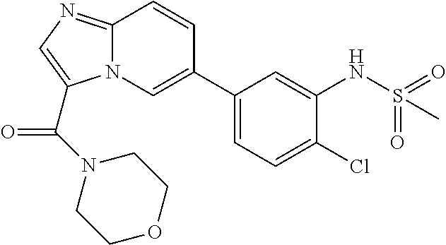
C1(C2=CN3C(=NC=C3C(N3CCOCC3)=O)C=C2)=CC=C(Cl)C(NS(=O)(=O)C)=C1
